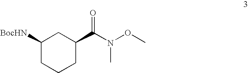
C1([BocHN])CCCC(C(N(C)OC)=O)C1
